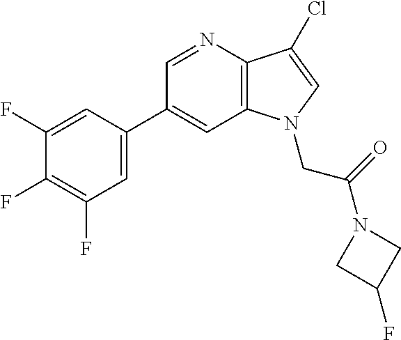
C1(C2=CC(F)=C(F)C(F)=C2)=CC2=C(C(Cl)=CN2CC(N2CC(F)C2)=O)N=C1
